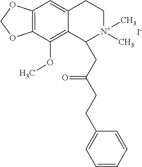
C12=C(C(OC)=C3C(=C1)CC[N+](C)(C)C3CC(CCC1=CC=CC=C1)=O)OCO2.[I-]
